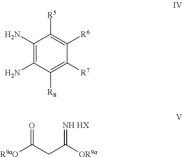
C1(N)=C(N)C([R8])=C([R7])C([R6])=C1[R5].[R9aO]C(CC([OR9a])=[NH HX])=O
